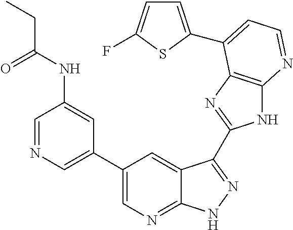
C1=NC=C(C2=CN=C3C(=C2)C(C2=NC4=C(N2)N=CC=C4C2=CC=C(F)S2)=NN3)C=C1NC(CC)=O
